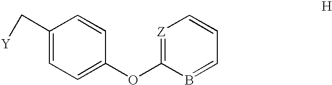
C1(C[Y])=CC=C(OC2=[Z]C=CC=B2)C=C1
